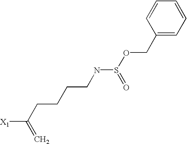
[X1]C(CCCCNS(OCC1=CC=CC=C1)=O)=C
